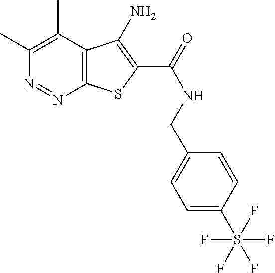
C1(C)=C(C)C2=C(N=N1)SC(C(NCC1=CC=C(S(F)(F)(F)(F)F)C=C1)=O)=C2N
